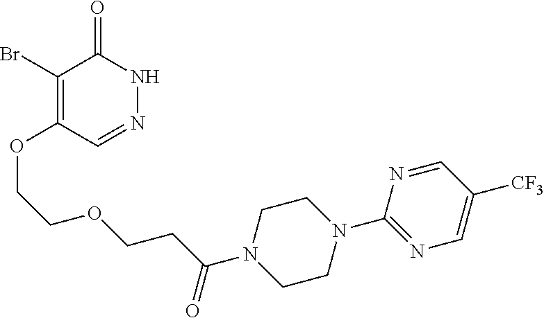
C1(Br)=C(OCCOCCC(N2CCN(C3=NC=C([CF3])C=N3)CC2)=O)C=NNC1=O
